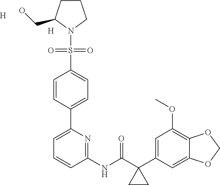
C1CCN(S(C2=CC=C(C3=CC=CC(NC(C4(C5=CC(OC)=C6C(=C5)OCO6)CC4)=O)=N3)C=C2)(=O)=O)C1CO.[H].[H]
